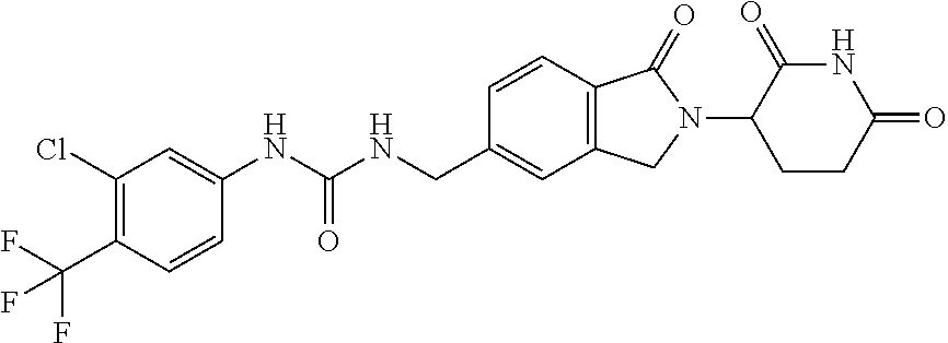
C1(Cl)=C(C(F)(F)F)C=CC(NC(NCC2=CC3=C(C=C2)C(=O)N(C2CCC(=O)NC2=O)C3)=O)=C1
